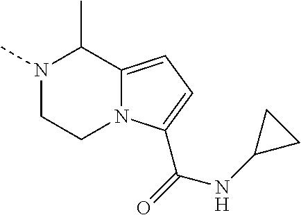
N1(C)CCN2C(=CC=C2C(=O)NC2CC2)C1C
